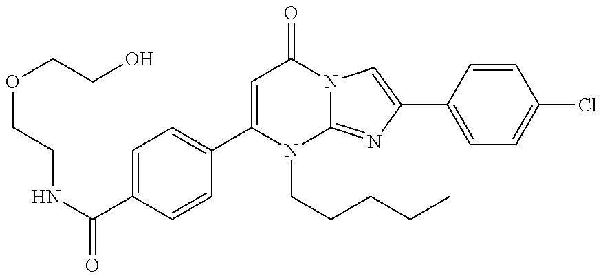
C1(C(NCCOCCO)=O)=CC=C(C2=CC(=O)N3C(=NC(C4=CC=C(Cl)C=C4)=C3)N2CCCCC)C=C1
